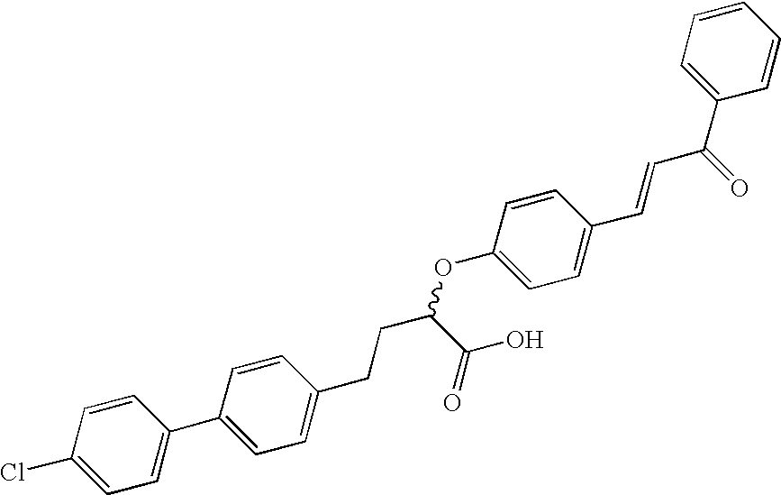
C1=CC(Cl)=CC=C1C1=CC=C(CCC(OC2=CC=C(C=CC(C3=CC=CC=C3)=O)C=C2)C(O)=O)C=C1
